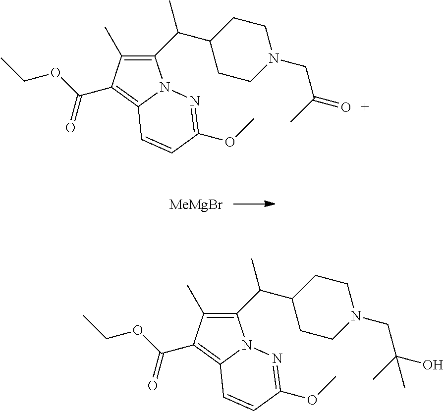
[MeMgBr].C1(C(C)C2CCN(CC(=O)C)CC2)=C(C)C(C(=O)OCC)=C2N1N=C(OC)C=C2.C1(C(C)C2CCN(CC(O)(C)C)CC2)=C(C)C(C(=O)OCC)=C2N1N=C(OC)C=C2
